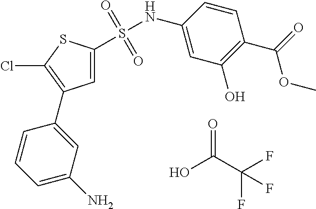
C1=C(NS(C2=CC(C3=CC(N)=CC=C3)=C(Cl)S2)(=O)=O)C=CC(C(=O)OC)=C1O.OC(C(F)(F)F)=O
